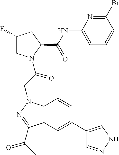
C1(F)CN(C(CN2C3=C(C(C(C)=O)=N2)C=C(C2=CNN=C2)C=C3)=O)C(C(NC2=CC=CC(Br)=N2)=O)C1
